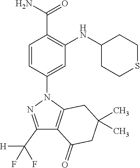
C1=CC(N2C3=C(C(C(F)([H])F)=N2)C(=O)CC(C)(C)C3)=CC(NC2CCSCC2)=C1C(=O)N
